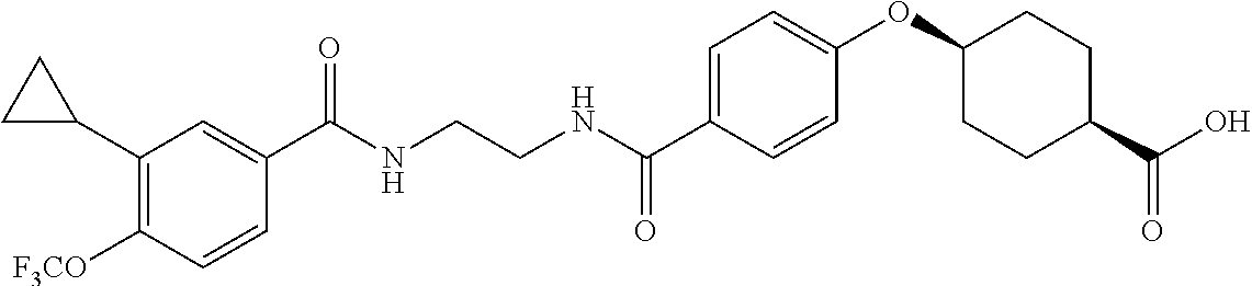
C(NCCNC(C1=CC=C(OC2CCC(C(=O)O)CC2)C=C1)=O)(=O)C1=CC(C2CC2)=C([F3CO])C=C1
